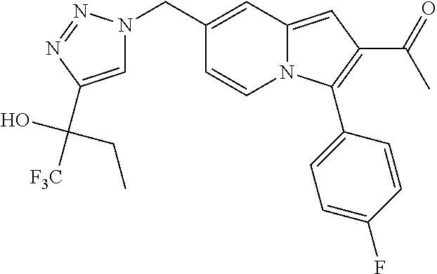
C1(CN2C=C(C(O)(CC)[F3C])N=N2)=CC2=CC(C(=O)C)=C(C3=CC=C(F)C=C3)N2C=C1
